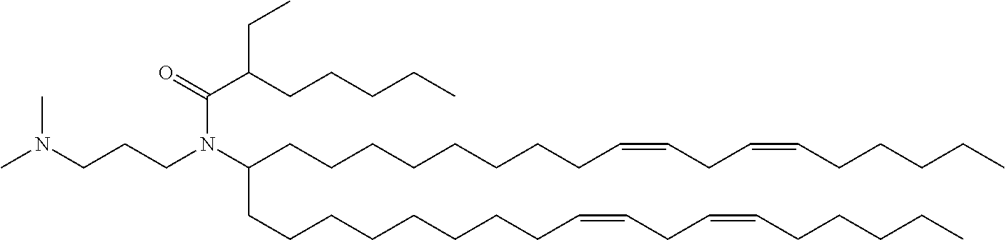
N(CCCN(C(CCCCCCCCC=CCC=CCCCCC)CCCCCCCCC=CCC=CCCCCC)C(=O)C(CCCCC)CC)(C)C
